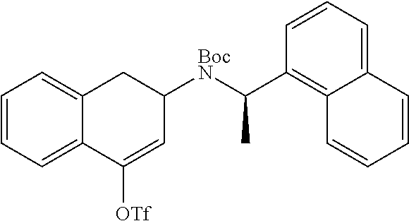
C1=CC=C2C(=C1)CC([BocN]C(C1=C3C(=CC=C1)C=CC=C3)C)C=C2[OTf]
